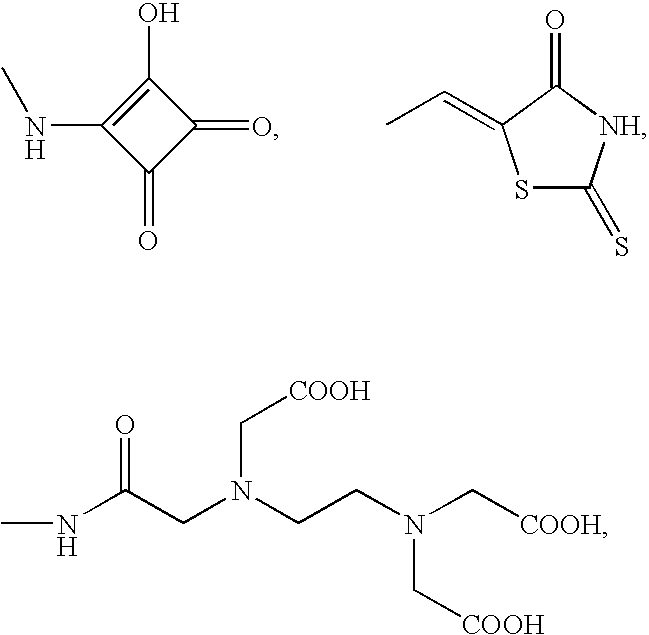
S1C(=S)[NH]C(=O)C1=CC.C1(=O)C(O)=C(NC)C1=O.CNC(CN(CCN(C[COOH])C[COOH])C[COOH])=O
